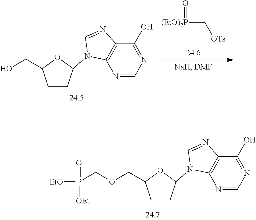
C1CC(N2C3=C(C(O)=NC=N3)N=C2)OC1COCP([EtO])(=O)[OEt].[(EtO)2P](C[OTs])=O.C1CC(N2C3=C(C(O)=NC=N3)N=C2)OC1CO
